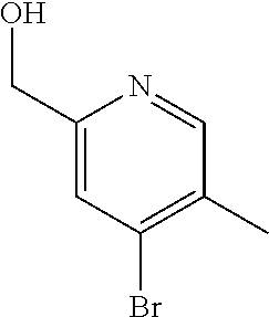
C1(CO)=CC(Br)=C(C)C=N1
